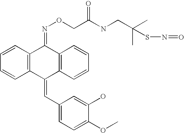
C12=C(C(=CC3=CC=C(OC)C(O)=C3)C3=C(C1=NOCC(NCC(C)(C)SN=O)=O)C=CC=C3)C=CC=C2
